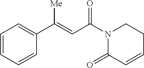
C1=CC=CC(C(=CC(N2C(=O)C=CCC2)=O)[Me])=C1
